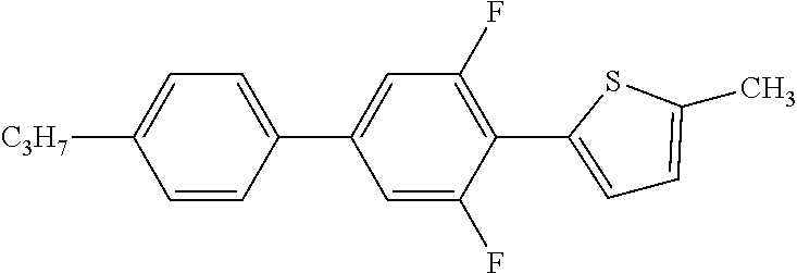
C1=CC(C2=CC(F)=C(C3=CC=C(C)S3)C(F)=C2)=CC=C1[C3H7]
